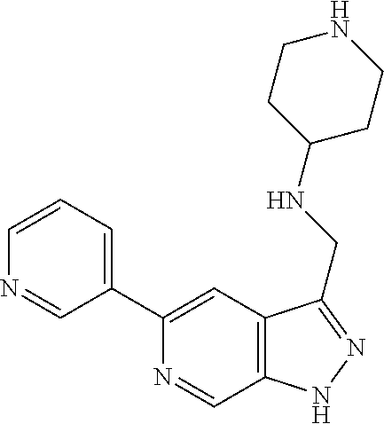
C1(C2=CC=CN=C2)=CC2=C(C=N1)NN=C2CNC1CCNCC1
